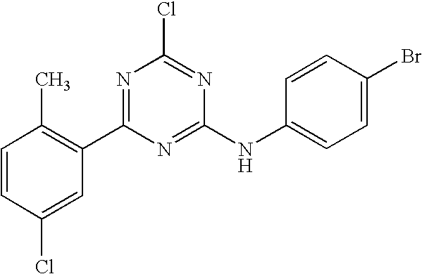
C1=CC(Cl)=CC(C2=NC(Cl)=NC(NC3=CC=C(Br)C=C3)=N2)=C1C
